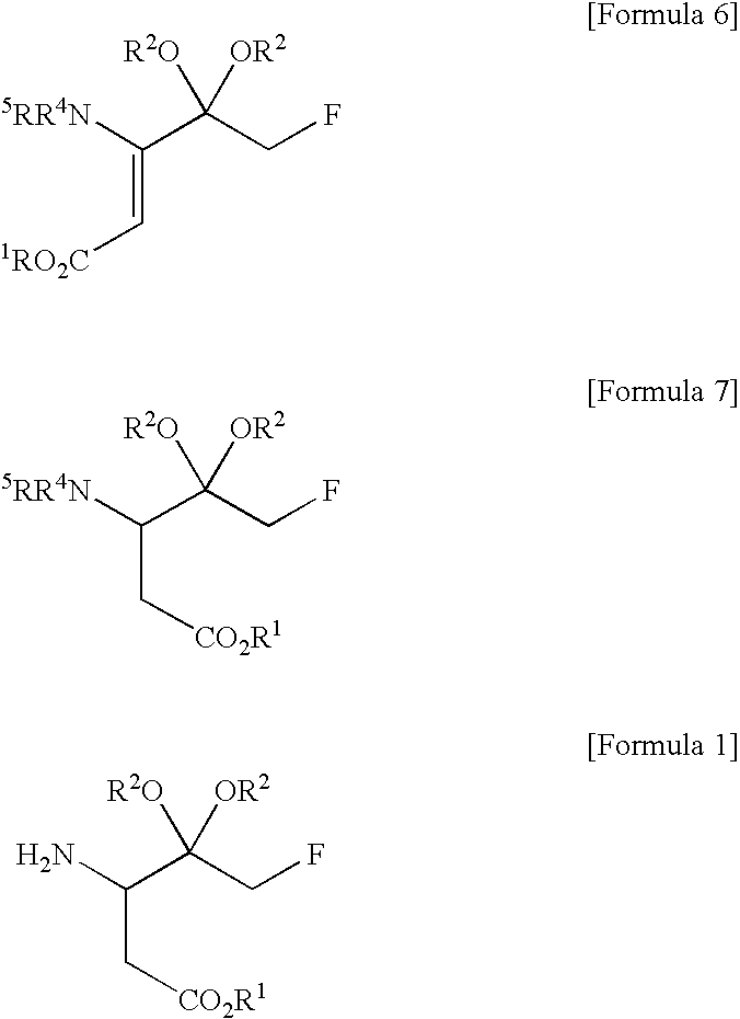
C(C(CF)([R2O])[OR2])(=C[1RO2C])[5RR4N].C(C(CF)([R2O])[OR2])(C[CO2R1])[5RR4N].C(C(CF)([R2O])[OR2])(C[CO2R1])N
